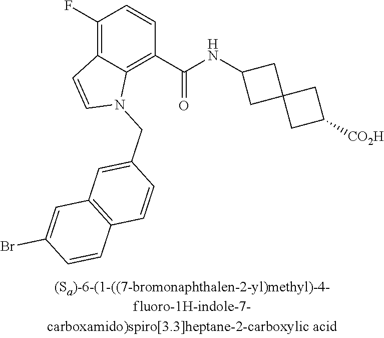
C1(F)=C2C(=C(C(NC3CC4(C3)CC([CO2H])C4)=O)C=C1)N(CC1=CC3=C(C=C1)C=CC(Br)=C3)C=C2
